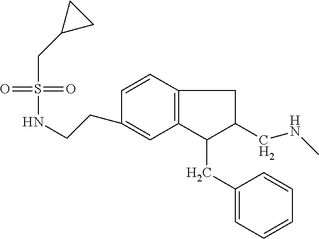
C12=C(C=CC(CCNS(=O)(=O)CC3CC3)=C1)CC(CNC)C2CC1=CC=CC=C1
